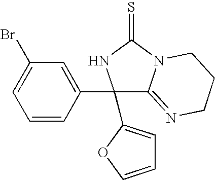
C1=CC(C2(C3=CC=CO3)C3=NCCCN3C(=S)N2)=CC(Br)=C1
